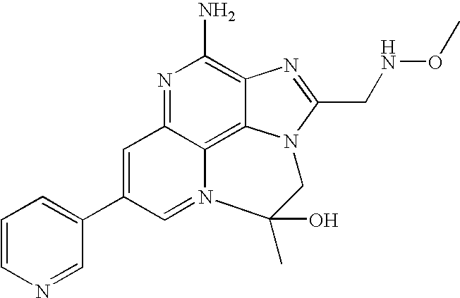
N1=C2C3=C4C(=C1N)N=C(CNOC)N4CC(C)(O)N3=CC(C1=CC=CN=C1)=C2
